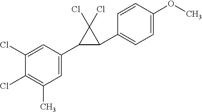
C1(Cl)=CC(C2C(C3=CC=C(OC)C=C3)C2(Cl)Cl)=CC(C)=C1Cl
